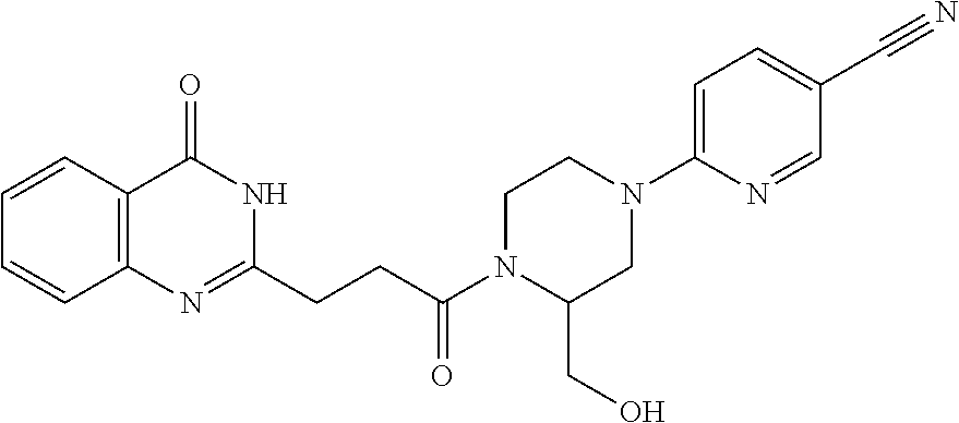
C12=C(N=C(CCC(N3C(CO)CN(C4=CC=C(C#N)C=N4)CC3)=O)NC1=O)C=CC=C2
